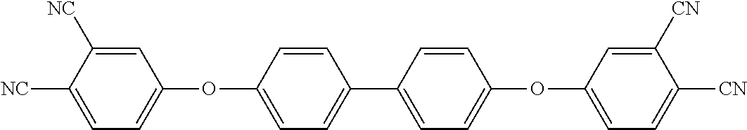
C1([NC])=CC(OC2=CC=C(C3=CC=C(OC4=CC=C([CN])C([CN])=C4)C=C3)C=C2)=CC=C1[NC]
